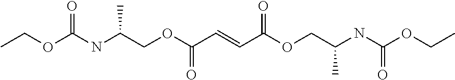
C(OC(NC(COC(C=CC(OCC(NC(OCC)=O)C)=O)=O)C)=O)C
